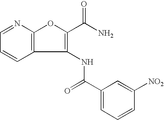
C12=C(N=CC=C1)OC(C(N)=O)=C2NC(C1=CC=CC([NO2])=C1)=O
